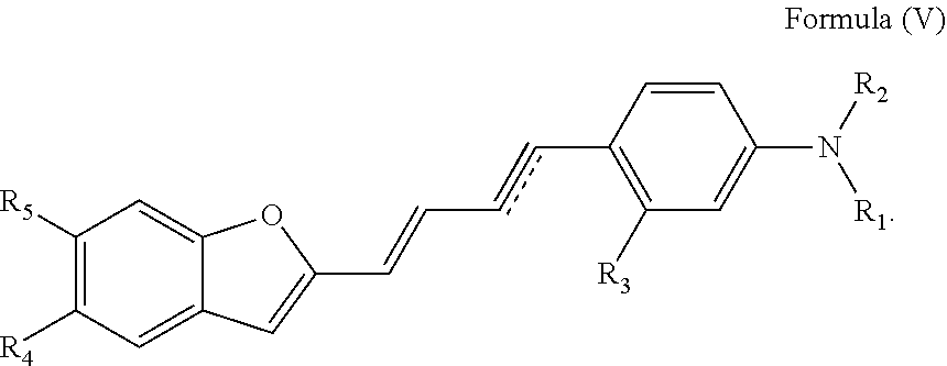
C1=C(C=CccC2=C([R3])C=C(N([R1])[R2])C=C2)OC2=CC([R5])=C([R4])C=C12
